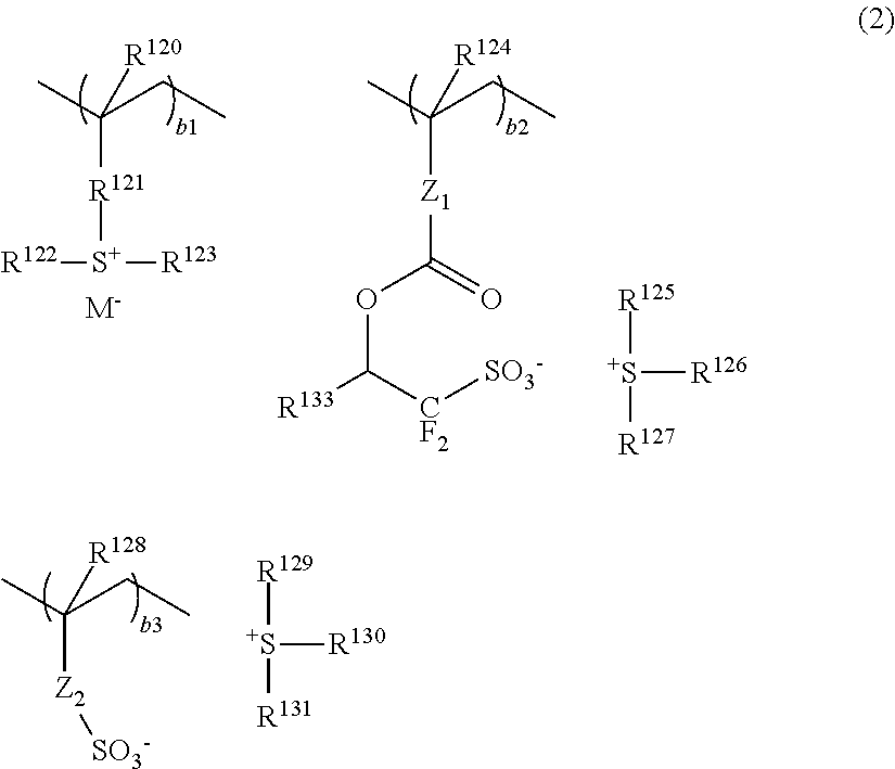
CC(CC)([R120])[R121][S+]([R122])[R123].[M-].CC(CC)([R124])[Z1]C(OC([R133])[CF2][SO3-])=O.[S+]([R126])([R125])[R127].CC(CC)([R128])[Z2][SO3-].[S+]([R130])([R129])[R131]
